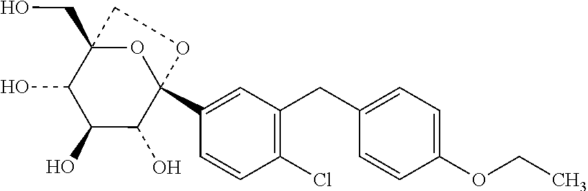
OCC12C(O)C(O)C(O)C(C3=CC(CC4=CC=C(OCC)C=C4)=C(Cl)C=C3)(O1)OC2
